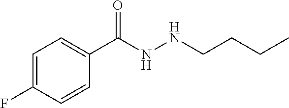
C1(F)=CC=C(C(NNCCCC)=O)C=C1
